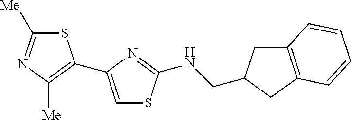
S1C([Me])=NC([Me])=C1C1=CSC(NCC2CC3=C(C2)C=CC=C3)=N1
